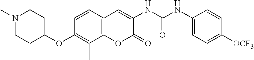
N1(C)CCC(OC2=C(C)C3=C(C=C2)C=C(NC(NC2=CC=C([OCF3])C=C2)=O)C(=O)O3)CC1
